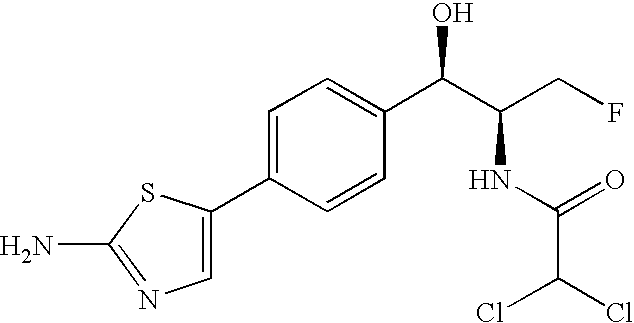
C1(C2=CC=C(C(C(CF)NC(C(Cl)Cl)=O)O)C=C2)=CN=C(N)S1
